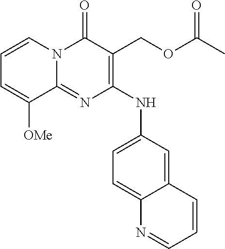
C1(NC2=CC=C3C(=C2)C=CC=N3)=C(COC(C)=O)C(=O)N2C(=N1)C([OMe])=CC=C2
